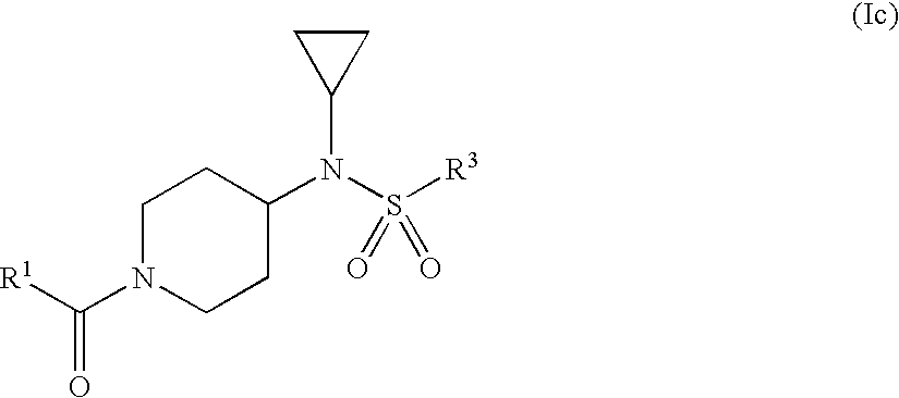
[R3]S(N(C1CCN(C([R1])=O)CC1)C1CC1)(=O)=O
